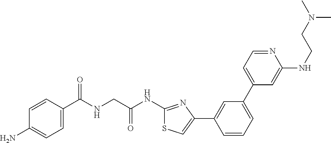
C1=CC(C(NCC(NC2=NC(C3=CC(C4=CC=NC(NCCN(C)C)=C4)=CC=C3)=CS2)=O)=O)=CC=C1N
